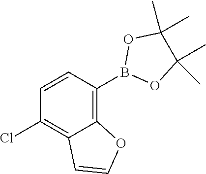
C1=CC(B2OC(C)(C)C(C)(C)O2)=C2C(=C1Cl)C=CO2
